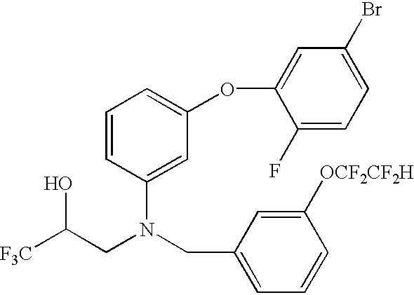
C(CN(CC1=CC=CC([OCF2CF2H])=C1)C1=CC(OC2=CC(Br)=CC=C2F)=CC=C1)([F3C])O
